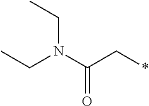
N(CC)(C(C*)=O)CC
